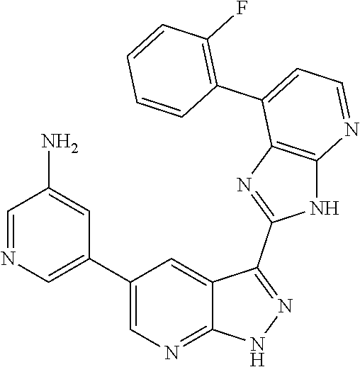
C1(C2=CN=CC(N)=C2)=CN=C2C(=C1)C(C1=NC3=C(N1)N=CC=C3C1=C(F)C=CC=C1)=NN2
